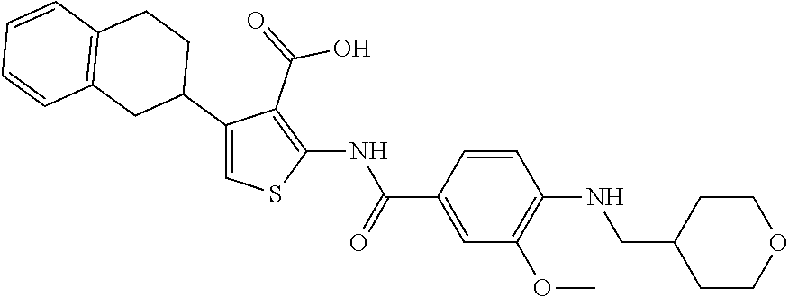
C1(C2CCC3=C(C2)C=CC=C3)=CSC(NC(C2=CC(OC)=C(NCC3CCOCC3)C=C2)=O)=C1C(=O)O
